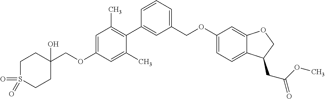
C1=CC(C2=C(C)C=C(OCC3(O)CCS(=O)(=O)CC3)C=C2C)=CC(COC2=CC=C3C(=C2)OCC3CC(OC)=O)=C1
